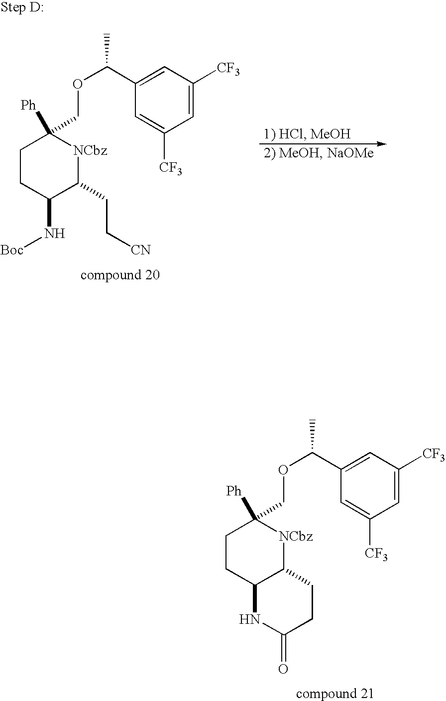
C1=C([CF3])C=C(C(OCC2([Ph])CCC3C([NCbz]2)CCC(=O)N3)C)C=C1[CF3].C1=C([CF3])C=C(C(OCC2([Ph])CCC(N[Boc])C(CC[CN])[NCbz]2)C)C=C1[CF3]
